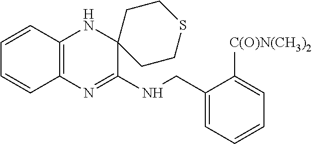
C1=CC2=C(C=C1)N=C(NCC1=CC=CC=C1[C(O)N(CH3)2])C1(N2)CCSCC1
